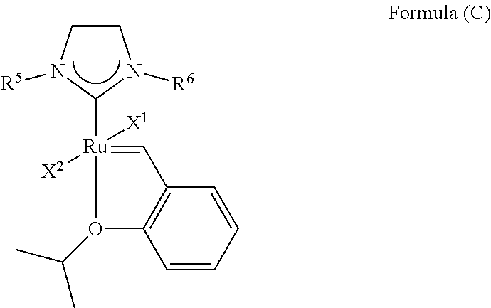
[Ru]1([X1])([X2])(C2N([R6])CCN2[R5])=CC2=C(O1C(C)C)C=CC=C2
